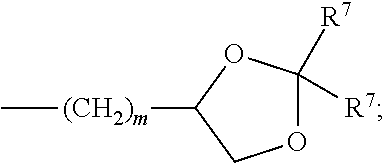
C[(CH2)m]C1COC([R7])([R7])O1
